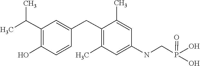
C1=C(CC2=C(C)C=C(NCP(O)(=O)O)C=C2C)C=CC(O)=C1C(C)C
